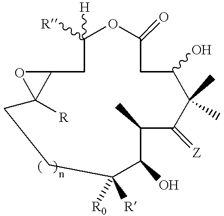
C1(O)CC(=O)OC([H])([R])CC2C([R])(CCC([R])([R0])C(O)C(C)C(=[Z])C1(C)C)O2
